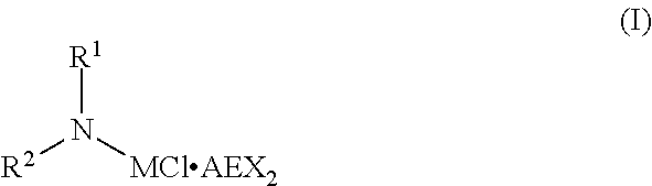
[R1]N([MClAEX2])[R2]
